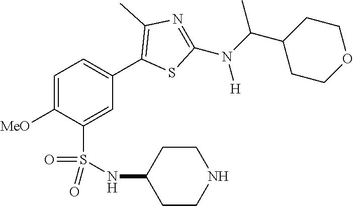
C1=C([MeO])C(S(NC2CCNCC2)(=O)=O)=CC(C2=C(C)N=C(N(C(C3CCOCC3)C)[H])S2)=C1
